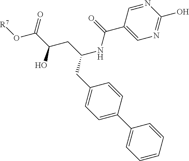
C(NC(C1=CN=C(O)N=C1)=O)(CC(C(O[R7])=O)O)CC1=CC=C(C2=CC=CC=C2)C=C1
